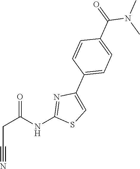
N(C)(C(C1=CC=C(C2=CSC(NC(CC#N)=O)=N2)C=C1)=O)C
